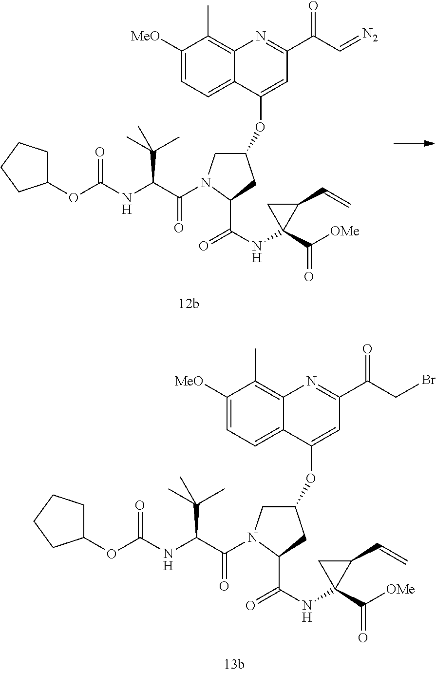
N(C1(C([OMe])=O)C(C=C)C1)C(C1N(C(C(NC(OC2CCCC2)=O)C(C)(C)C)=O)CC(OC2=CC(C(=O)CBr)=NC3=C(C)C([MeO])=CC=C23)C1)=O.N(C1(C([OMe])=O)C(C=C)C1)C(C1N(C(C(NC(OC2CCCC2)=O)C(C)(C)C)=O)CC(OC2=CC(C(=O)C=[N2])=NC3=C(C)C([MeO])=CC=C23)C1)=O
